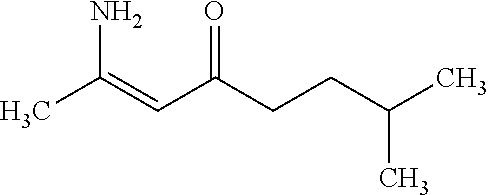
CC(=CC(CCC(C)C)=O)N
